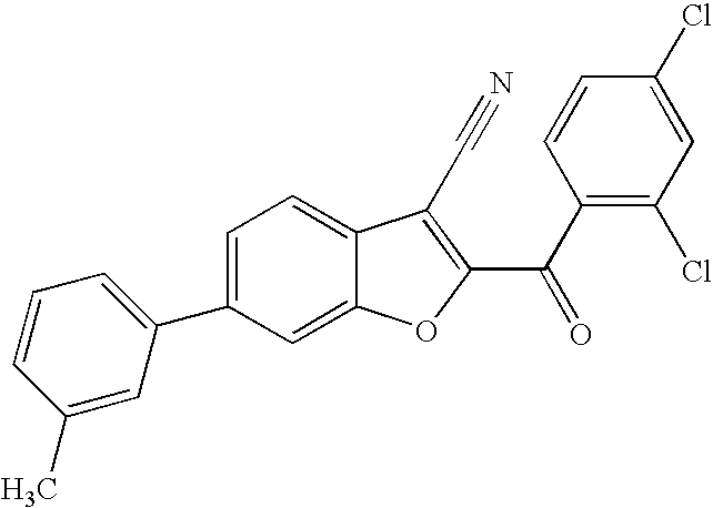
C1=C(C2=CC=CC(C)=C2)C=C2C(=C1)C(C#N)=C(C(=O)C1=C(Cl)C=C(Cl)C=C1)O2
